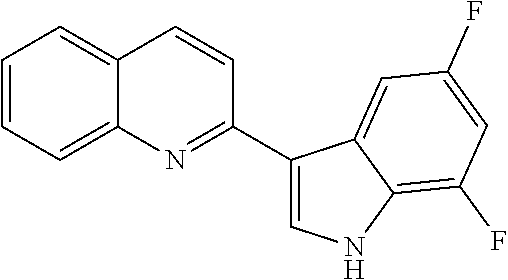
C12=CC=CC=C1C=CC(C1=CNC3=C(F)C=C(F)C=C13)=N2
